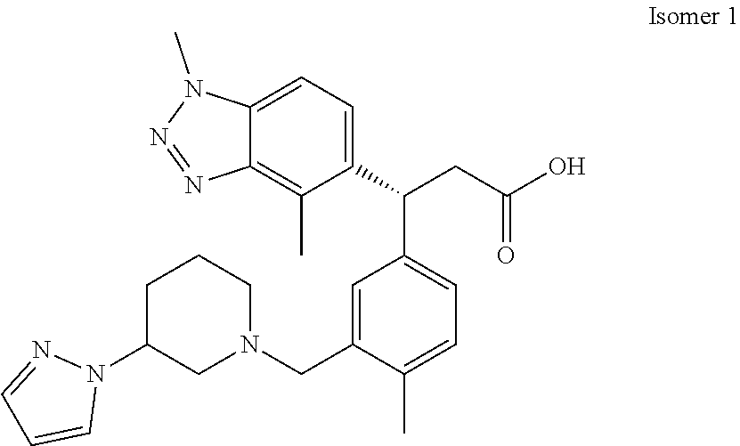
C12=CC=C(C(C3=CC=C(C)C(CN4CCCC(N5N=CC=C5)C4)=C3)CC(=O)O)C(C)=C1N=NN2C
